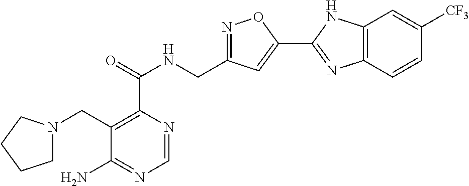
C1=NC(C(=O)NCC2=NOC(C3=NC4=C(N3)C=C([CF3])C=C4)=C2)=C(CN2CCCC2)C(N)=N1
